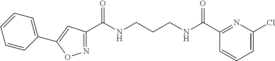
C1(C(NCCCNC(C2=NC(Cl)=CC=C2)=O)=O)=NOC(C2=CC=CC=C2)=C1
